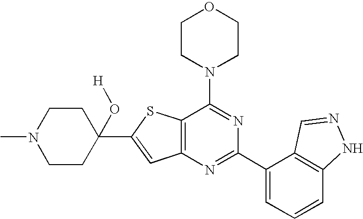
C1CN(C2=NC(C3=CC=CC4=C3C=NN4)=NC3=C2SC(C2(O[H])CCN(C)CC2)=C3)CCO1
